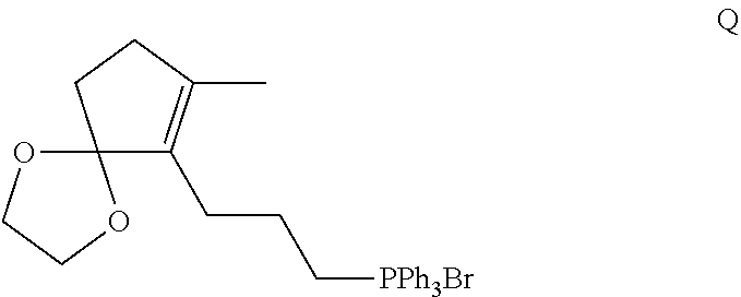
C12(C(CCC[PPh3Br])=C(C)CC1)OCCO2
